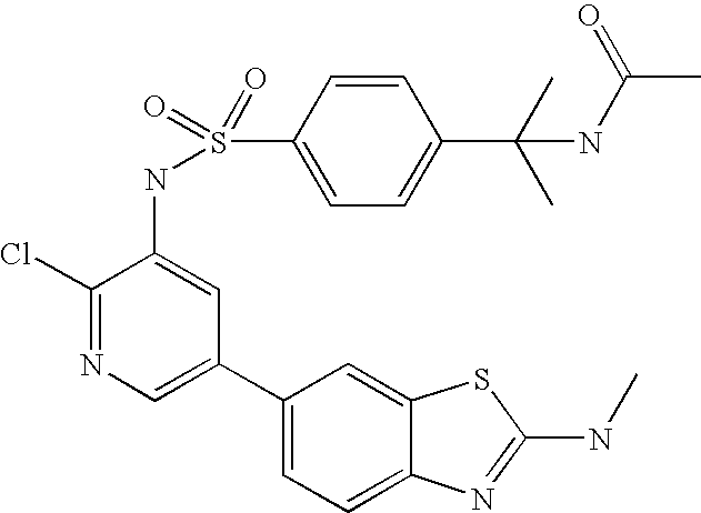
C1(Cl)=NC=C(C2=CC=C3C(=C2)SC(NC)=N3)C=C1NS(C1=CC=C(C(C)(C)NC(C)=O)C=C1)(=O)=O
